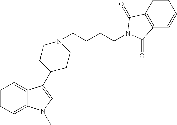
C1=CC=C2C(=C1)C(C1CCN(CCCCN3C(=O)C4=C(C=CC=C4)C3=O)CC1)=CN2C
